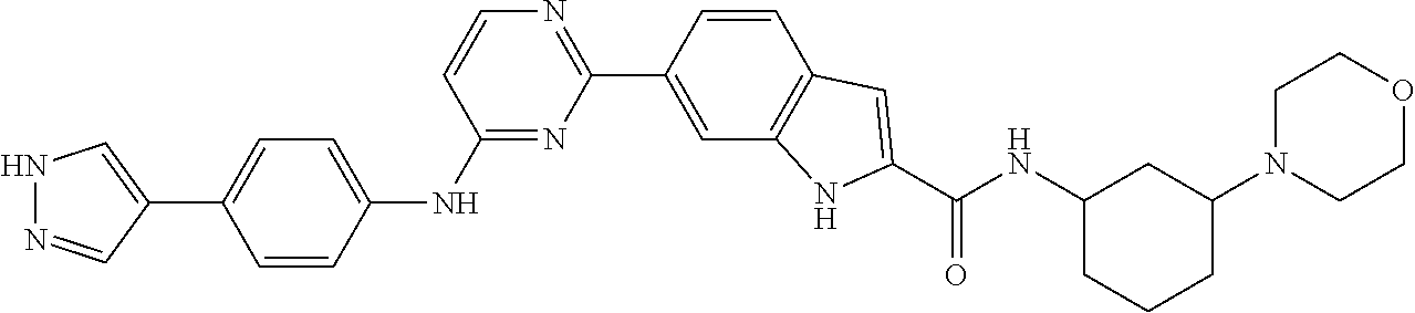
C1=CC(C2=NC=CC(NC3=CC=C(C4=CNN=C4)C=C3)=N2)=CC2=C1C=C(C(NC1CCCC(N3CCOCC3)C1)=O)N2
